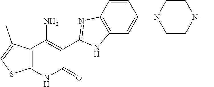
C1=CC2=C(C=C1N1CCN(C)CC1)NC(C1=C(N)C3=C(NC1=O)SC=C3C)=N2
